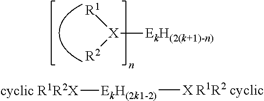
[X]([EkH(2(k+1)-n)])([R1])[R2].[EkH(2k1-2)]([X R1R2 cyclic])[cyclic R1R2X]
